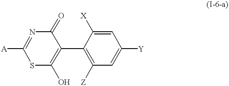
[A]C1=NC(=O)C(C2=C([Z])C=C([Y])C=C2[X])=C(O)S1
